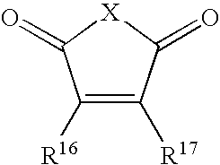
C1([R16])=C([R17])C(=O)[X]C1=O
